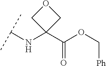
C(NC1(C(OC[Ph])=O)COC1)(C)C
